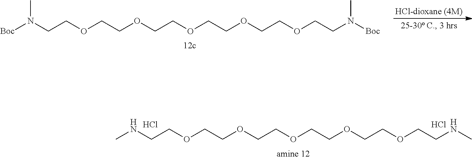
[Boc]N(CCOCCOCCOCCOCCOCCN([Boc])C)C.CNCCOCCOCCOCCOCCOCCNC.Cl.Cl
